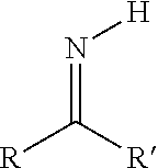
[R]C([R])=N[H]
